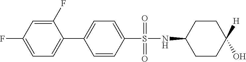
C1(F)=CC(F)=CC=C1C1=CC=C(S(=O)(NC2CCC([H])(O)CC2)=O)C=C1
